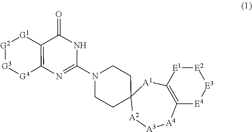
C1CN(C2=NC3=C([G1][G2][G3][G4]3)C(=O)N2)CCC12[A2][A3][A4]C1=C([E1][E2][E3][E4]1)[A1]2
